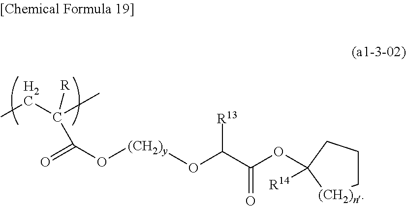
CCC(C)([R])C(=O)O[(CH2)y]OC(C(OC1([R14])CCC[(CH2)n]1)=O)[R13]
